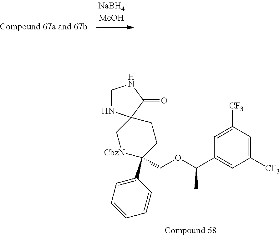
C1([CF3])=CC([CF3])=CC(C(OCC2(C3=CC=CC=C3)CCC3(C[CbzN]2)NCNC3=O)C)=C1
